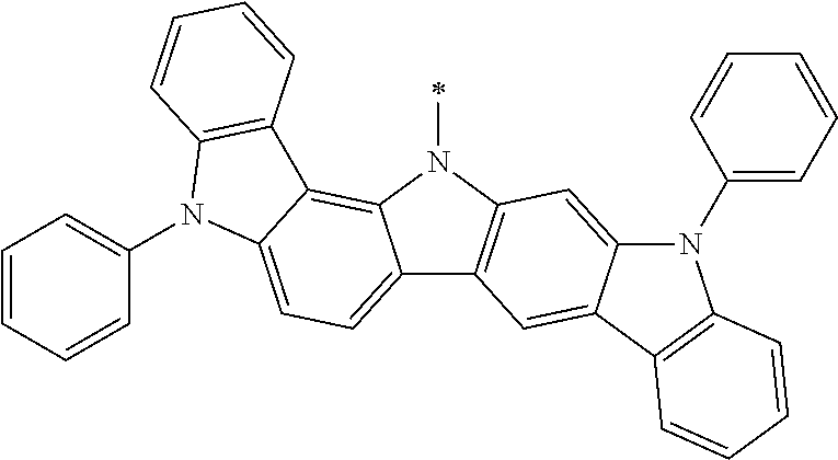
C12=CC=C3C(=C1N(C)C1=C2C=C2C(=C1)N(C1=CC=CC=C1)C1=C2C=CC=C1)C1=C(N3C2=CC=CC=C2)C=CC=C1
